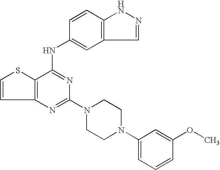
C12=C(C(NC3=CC4=C(C=C3)NN=C4)=NC(N3CCN(C4=CC=CC(OC)=C4)CC3)=N1)SC=C2
